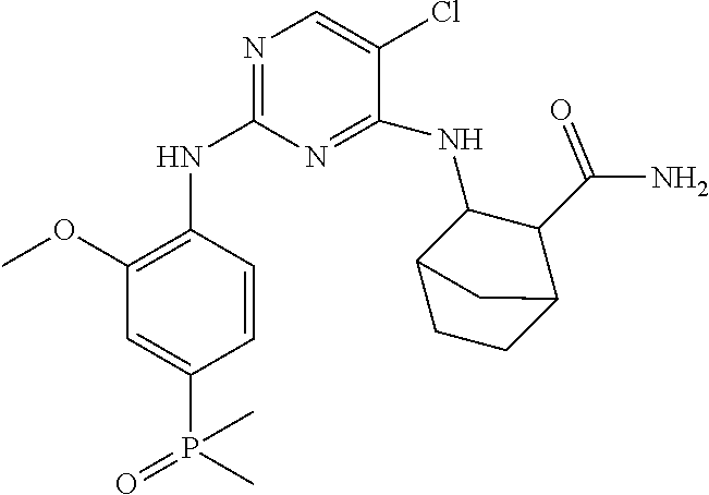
N1=C(NC2=C(OC)C=C(P(C)(=O)C)C=C2)N=C(NC2C(C(N)=O)C3CCC2C3)C(Cl)=C1
